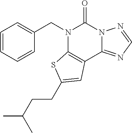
C1(CN2C3=C(C4=NC=NN4C2=O)C=C(CCC(C)C)S3)=CC=CC=C1
